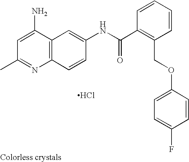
CC1=NC2=C(C(N)=C1)C=C(NC(C1=C(COC3=CC=C(F)C=C3)C=CC=C1)=O)C=C2.Cl
